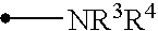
[NR3R4]C
